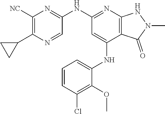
C1(NC2=NC3=C(C(NC4=CC=CC(Cl)=C4OC)=C2)C(=O)N(C)N3)=NC([NC])=C(C2CC2)N=C1
